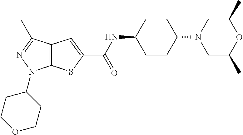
C12=C(SC(C(NC3CCC(N4CC(C)OC(C)C4)CC3)=O)=C1)N(C1CCOCC1)N=C2C
